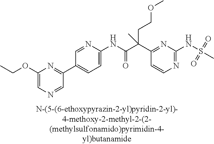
C1(NC(=O)C(C2=NC(NS(C)(=O)=O)=NC=C2)(CCOC)C)=CC=C(C2=NC(OCC)=CN=C2)C=N1
